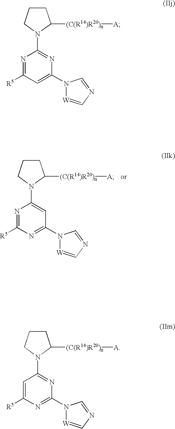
N1=C([R5])N=C(N2[W]=CN=C2)C=C1N1CCCC1[(C(R14)R20)n][A].N1=C([R5])C=C(N2[W]=CN=C2)N=C1N1CCCC1[(C(R14)R20)n][A].C1=C([R5])N=C(N2[W]=CN=C2)N=C1N1CCCC1[(C(R14)R20)n][A]
